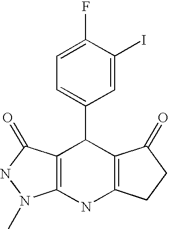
C12=C(NC3=C(C1C1=CC=C(F)C(I)=C1)C(=O)CC3)N(C)NC2=O
